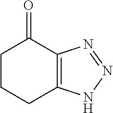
C12=C(N=NN1)C(=O)CCC2
